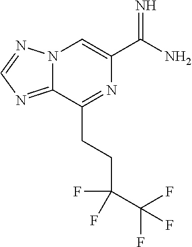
N12C(=NC=N1)C(CCC(C(F)(F)F)(F)F)=NC(C(N)=N)=C2
